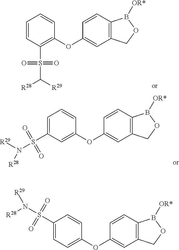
C1=CC(S(=O)(=O)C([R29])[R28])=C(OC2=CC3=C(C=C2)B([OR*])OC3)C=C1.C1=C(S(N([R29])[R28])(=O)=O)C=C(OC2=CC3=C(C=C2)B([OR*])OC3)C=C1.C1(S(N([R28])[R29])(=O)=O)=CC=C(OC2=CC3=C(C=C2)B([OR*])OC3)C=C1
